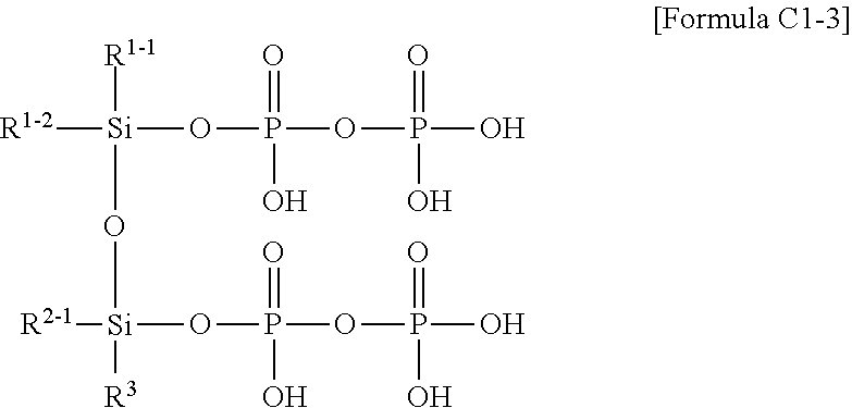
[R1-2][Si]([R1-1])(O[Si]([R2-1])([R3])OP(O)(OP(O)(=O)O)=O)OP(=O)(O)OP(=O)(O)O
